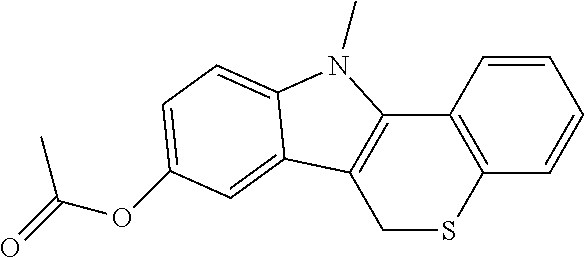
C12=C(C=CC=C1)SCC1=C2N(C)C2=CC=C(OC(=O)C)C=C12
